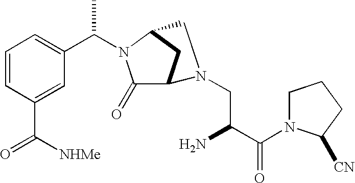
C1=CC(C([NHMe])=O)=CC(C(N2C(=O)C3CC2CN3CC(C(N2CCCC2[CN])=O)N)C)=C1
